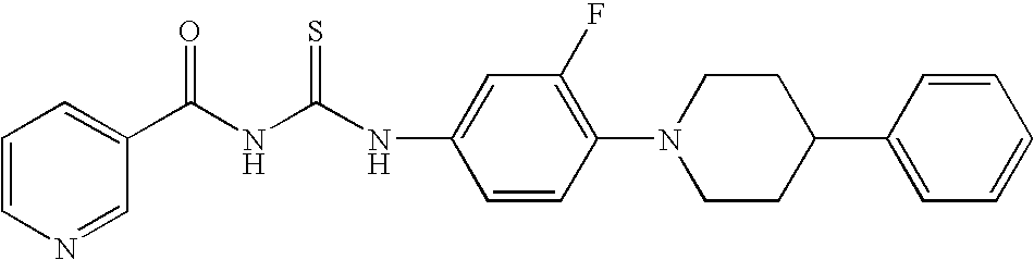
N(C1=CC(F)=C(N2CCC(C3=CC=CC=C3)CC2)C=C1)C(NC(C1=CC=CN=C1)=O)=S
